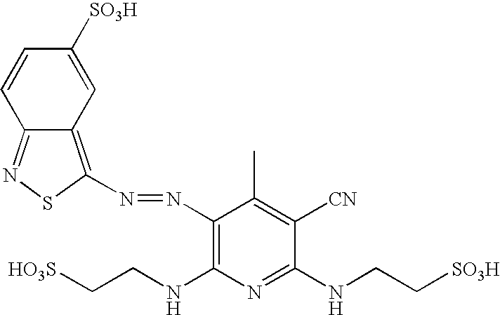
C1=C([SO3H])C=CC2=NSC(N=NC3=C(NCC[HO3S])N=C(NCC[SO3H])C([CN])=C3C)=C12
